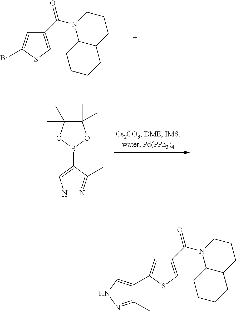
C1(C(N2C3C(CCC2)CCCC3)=O)=CSC(Br)=C1.N1N=C(C)C(B2OC(C)(C)C(C)(C)O2)=C1.C1=C(C2=CNN=C2C)SC=C1C(N1C2C(CCC1)CCCC2)=O
